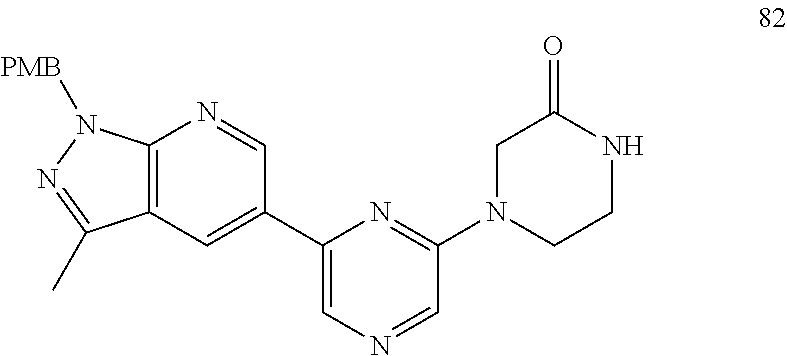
C12=C(C=C(C3=CN=CC(N4CCNC(=O)C4)=N3)C=N1)C(C)=NN2[PMB]
